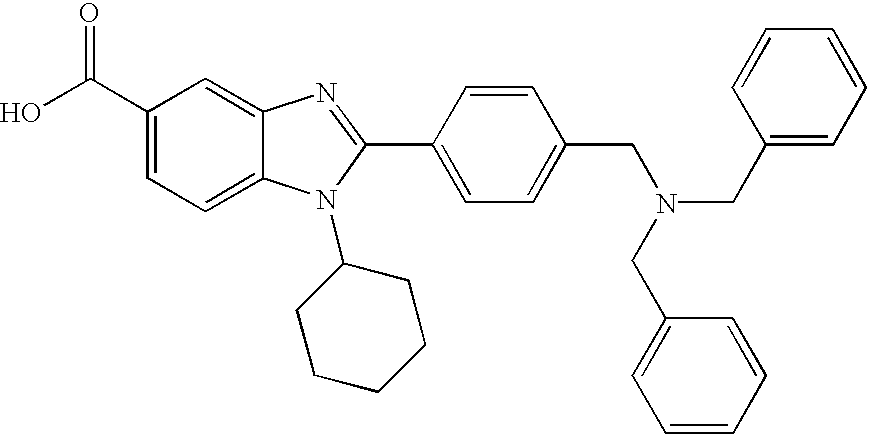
OC(C1=CC=C2C(=C1)N=C(C1=CC=C(CN(CC3=CC=CC=C3)CC3=CC=CC=C3)C=C1)N2C1CCCCC1)=O
